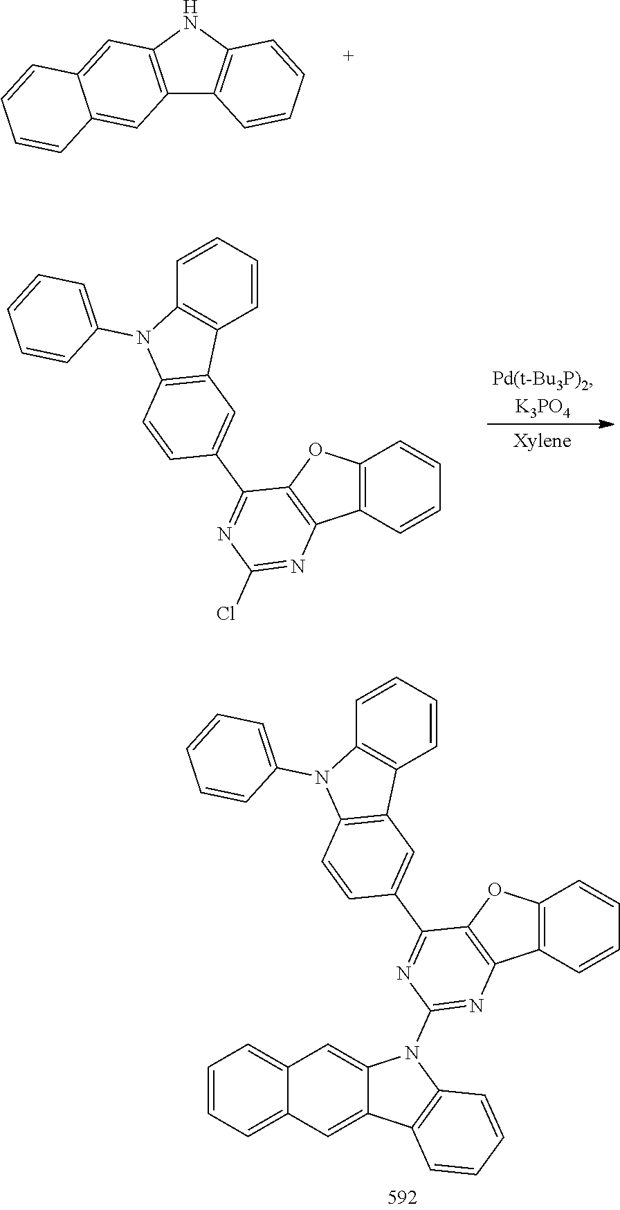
C12=C(NC3=C1C=CC=C3)C=C1C(=C2)C=CC=C1.C12=C(C=CC=C1)C1=C(O2)C(C2=CC3=C(C=C2)N(C2=CC=CC=C2)C2=C3C=CC=C2)=NC(Cl)=N1.C12=C(C=CC=C1)C1=C(O2)C(C2=CC3=C(C=C2)N(C2=CC=CC=C2)C2=C3C=CC=C2)=NC(N2C3=CC4=CC=CC=C4C=C3C3=C2C=CC=C3)=N1
